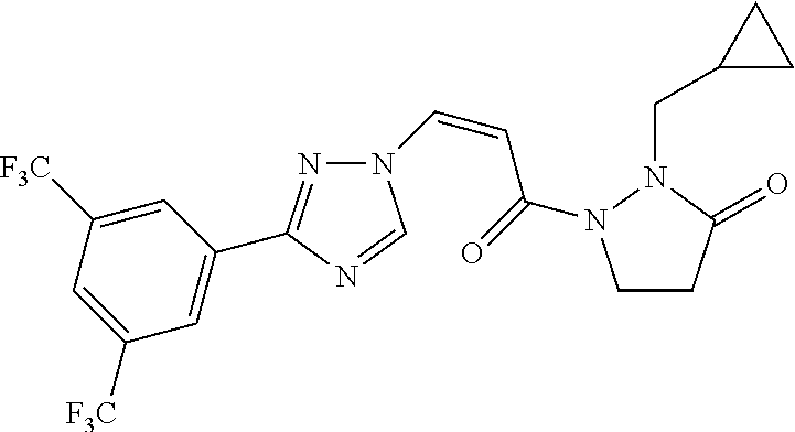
N1=C(C2=CC([F3C])=CC([F3C])=C2)N=CN1C=CC(=O)N1CCC(=O)N1CC1CC1
